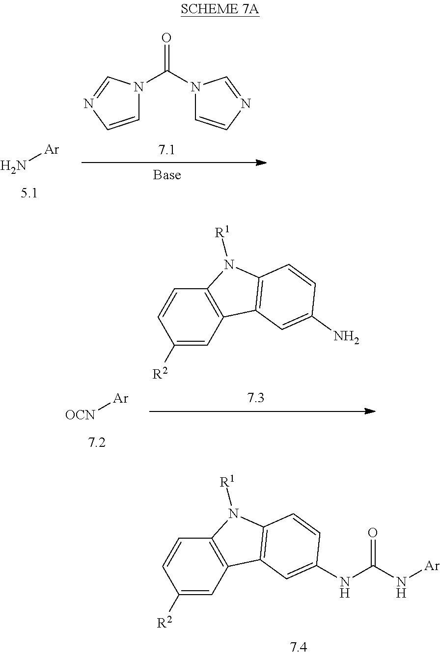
C1=CN=CN1C(=O)N1C=CN=C1.N[Ar].C1([R2])=CC2=C(C=C1)N([R1])C1=C2C=C(N)C=C1.[OCN][Ar].C1([R2])=CC2=C(C=C1)N([R1])C1=C2C=C(NC(N[Ar])=O)C=C1
